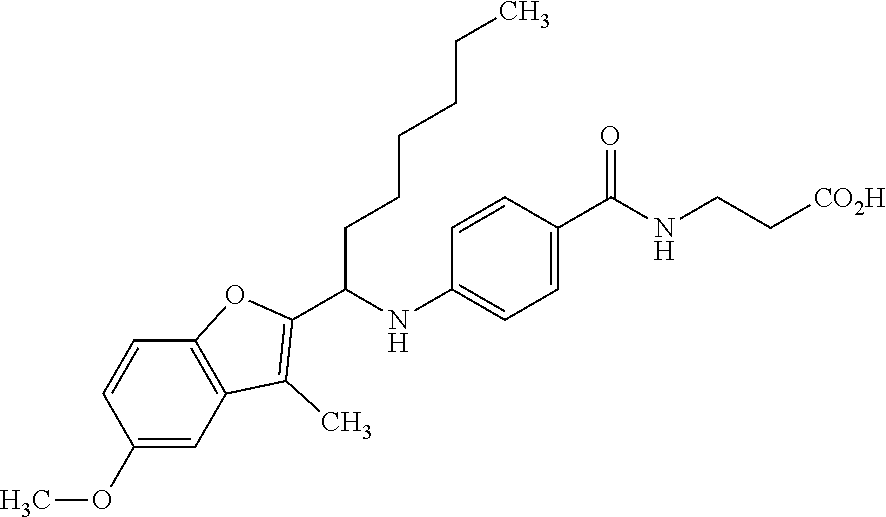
COC1=CC2=C(C=C1)OC(C(NC1=CC=C(C(NCC[CO2H])=O)C=C1)CCCCCC)=C2C
